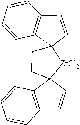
C12=C(C3(C=C1)CCC1([ZrCl2]3)C=CC3=C1C=CC=C3)C=CC=C2
